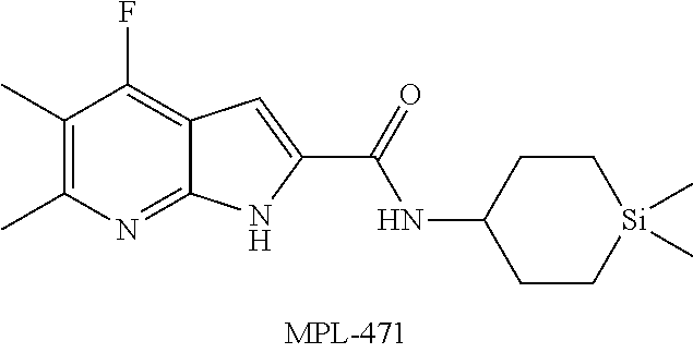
C1(C)=C(C)N=C2C(=C1F)C=C(C(=O)NC1CC[Si](C)(C)CC1)N2
